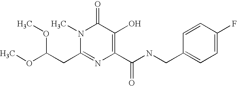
COC(CC1=NC(C(NCC2=CC=C(F)C=C2)=O)=C(O)C(=O)N1C)OC
